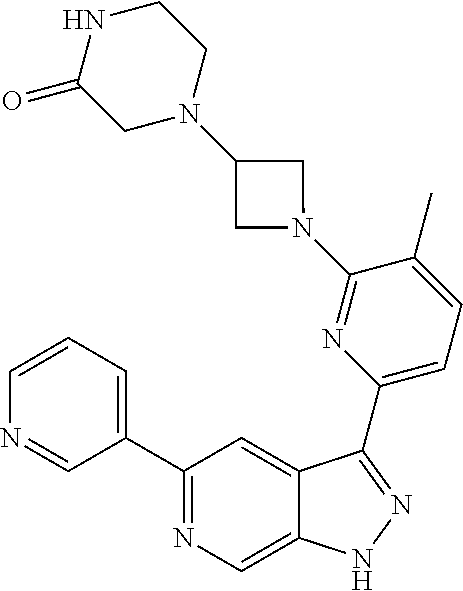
C1(C2=CC=CN=C2)=NC=C2C(=C1)C(C1=CC=C(C)C(N3CC(N4CCNC(=O)C4)C3)=N1)=NN2
